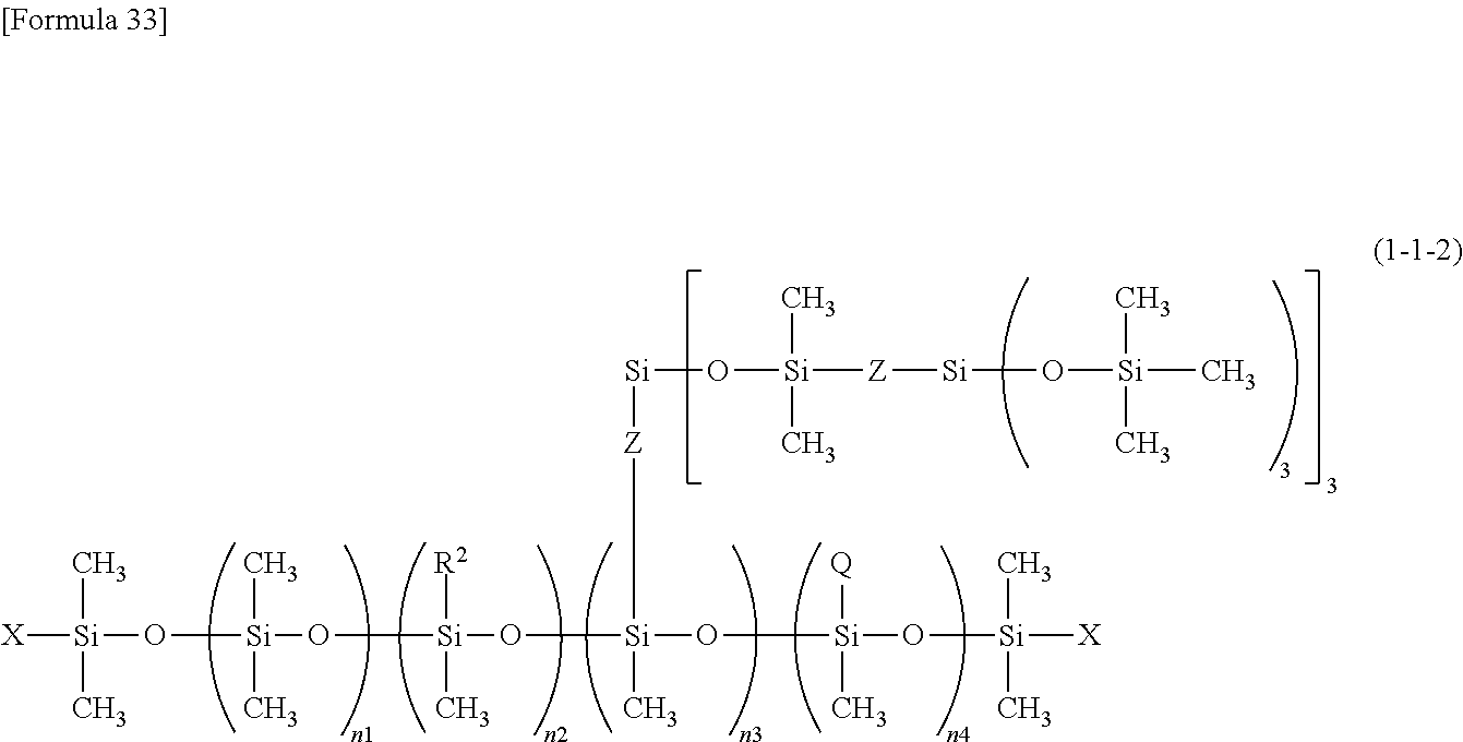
[X][Si](C)(C)O[Si](C)(C)O[Si]([R2])(C)O[Si]([Z][Si]O[Si](C)(C)[Z][Si]O[Si](C)(C)C)(C)O[Si]([Q])(C)O[Si](C)(C)[X]
